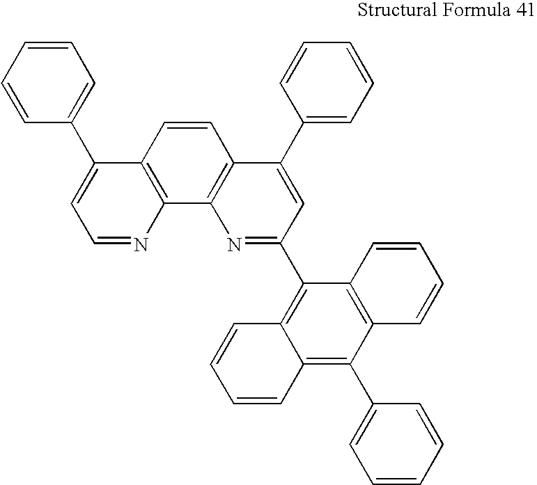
C1=CC=CC(C2=CC=NC3=C2C=CC2=C3N=C(C3=C4C(=C(C5=CC=CC=C5)C5=C3C=CC=C5)C=CC=C4)C=C2C2=CC=CC=C2)=C1
